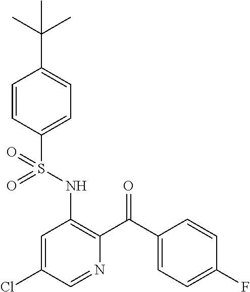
C1=CC(S(NC2=C(C(C3=CC=C(F)C=C3)=O)N=CC(Cl)=C2)(=O)=O)=CC=C1C(C)(C)C
